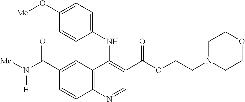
C12=C(N=CC(C(OCCN3CCOCC3)=O)=C1NC1=CC=C(O[Me])C=C1)C=CC(C(N([Me])[H])=O)=C2
